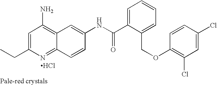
C(C1=CC(N)=C2C(=N1)C=CC(NC(C1=CC=CC=C1COC1=C(Cl)C=C(Cl)C=C1)=O)=C2)C.Cl
